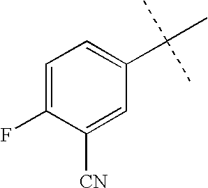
C1=C(F)C([CN])=CC(C(C)(C)C)=C1
